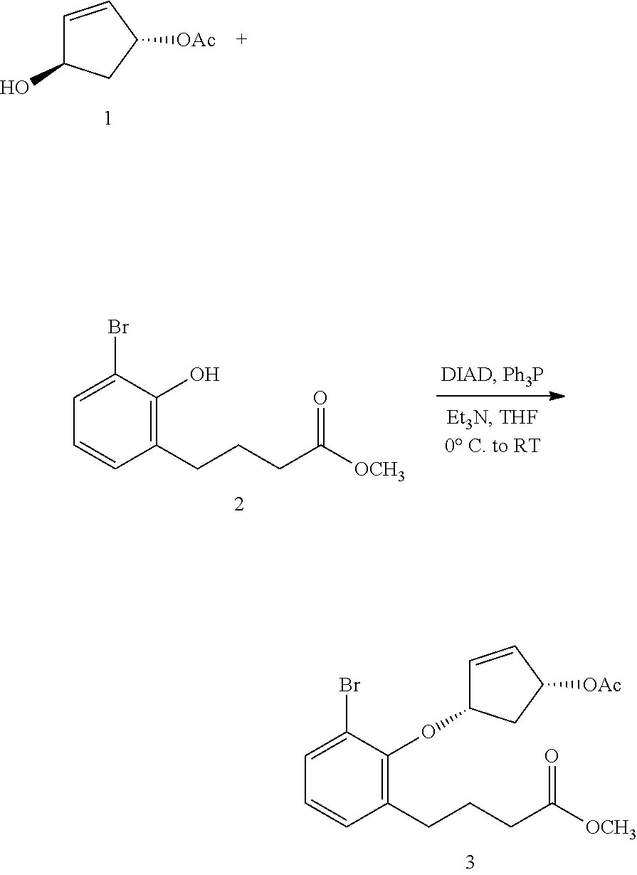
C1=CC([OAc])CC1O.C1(Br)=CC=CC(CCCC([OCH3])=O)=C1O.C1(Br)=CC=CC(CCCC([OCH3])=O)=C1OC1C=CC([OAc])C1
